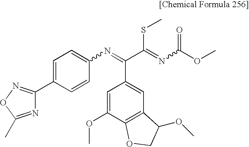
C1=C(OC)C2=C(C=C1C(C(=NC(OC)=O)SC)=NC1=CC=C(C3=NOC(C)=N3)C=C1)C(OC)CO2
